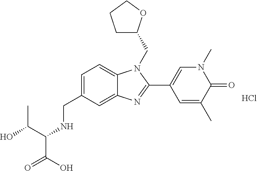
C(C1=CC=C2C(=C1)N=C(C1=CN(C)C(=O)C(C)=C1)N2CC1CCCO1)NC(C(O)=O)C(O)C.Cl
